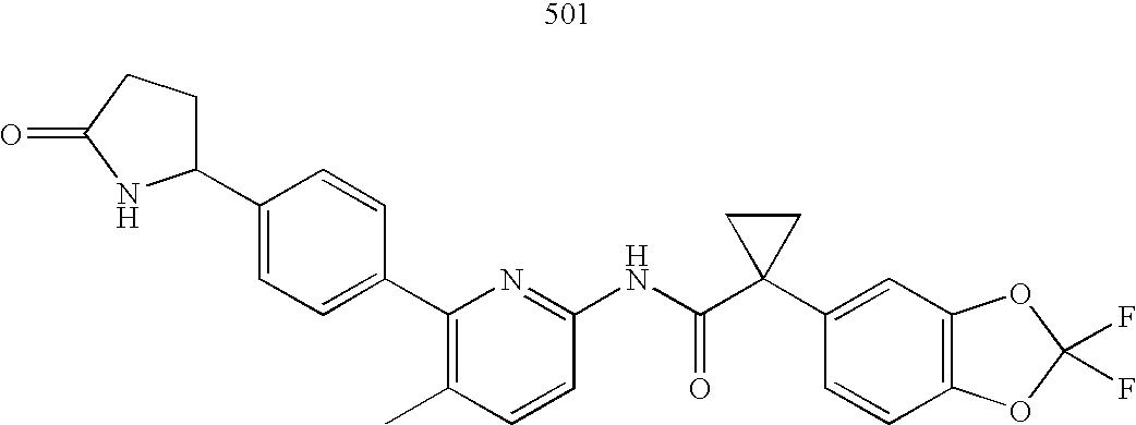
C1=CC(NC(C2(C3=CC4=C(C=C3)OC(F)(F)O4)CC2)=O)=NC(C2=CC=C(C3CCC(=O)N3)C=C2)=C1C
